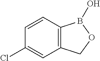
C12=C(C=CC(Cl)=C1)B(O)OC2
